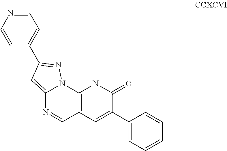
C12=CC(C3=CC=NC=C3)=NN1C1=C(C=N2)C=C(C2=CC=CC=C2)C(=O)N1
